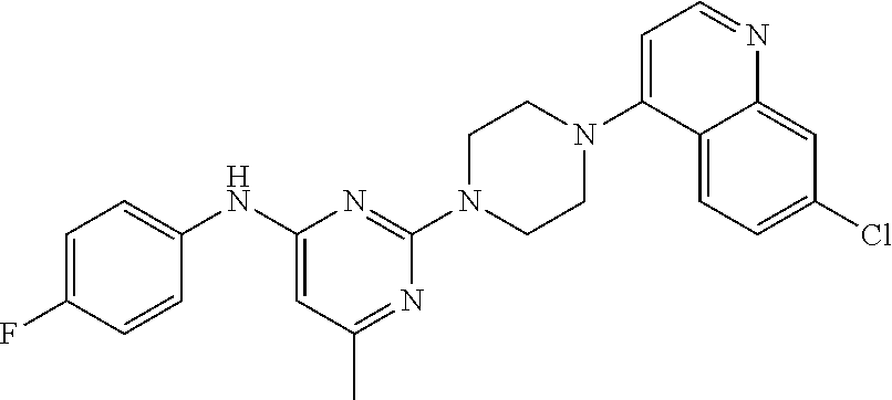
C1=C(F)C=CC(NC2=CC(C)=NC(N3CCN(C4=CC=NC5=CC(Cl)=CC=C45)CC3)=N2)=C1
